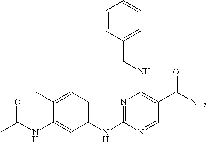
C1(C)=CC=C(NC2=NC(NCC3=CC=CC=C3)=C(C(N)=O)C=N2)C=C1NC(=O)C
